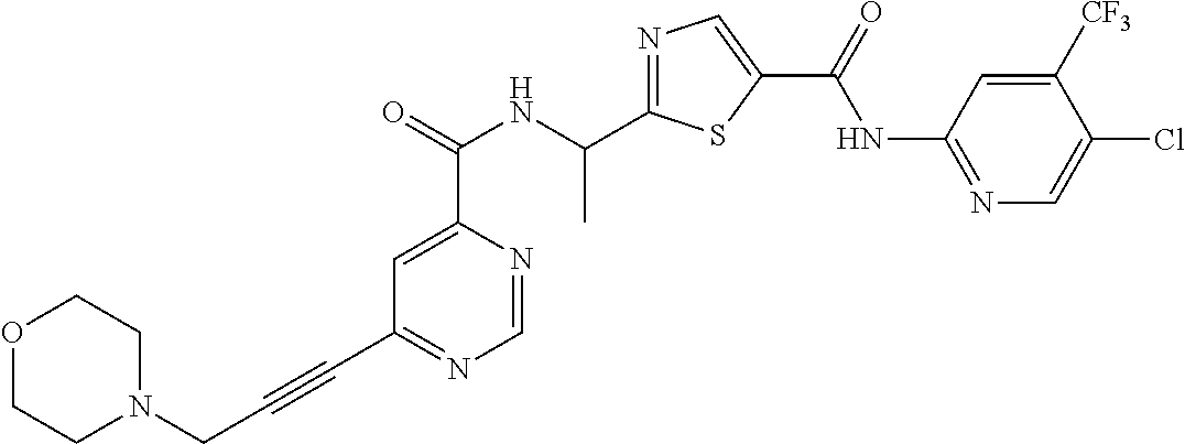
C1=NC(C(=O)NC(C2=NC=C(C(=O)NC3=NC=C(Cl)C([CF3])=C3)S2)C)=CC(C#CCN2CCOCC2)=N1
